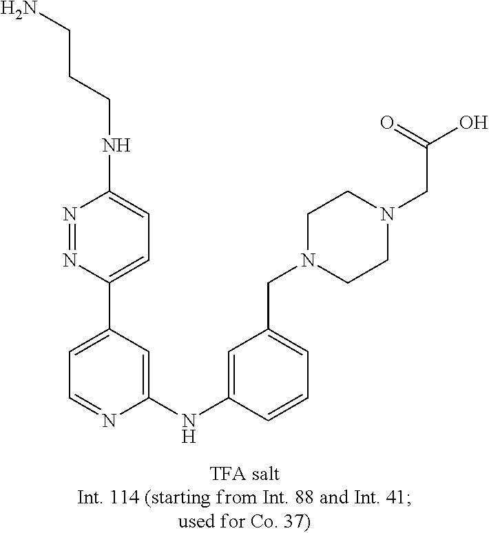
C1=C(C2=CC=C(NCCCN)N=N2)C=C(NC2=CC(CN3CCN(CC(O)=O)CC3)=CC=C2)N=C1
